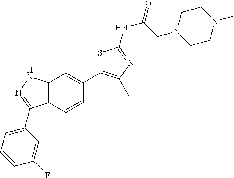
C(C(=O)NC1=NC(C)=C(C2=CC3=C(C=C2)C(C2=CC=CC(F)=C2)=NN3)S1)N1CCN(C)CC1
